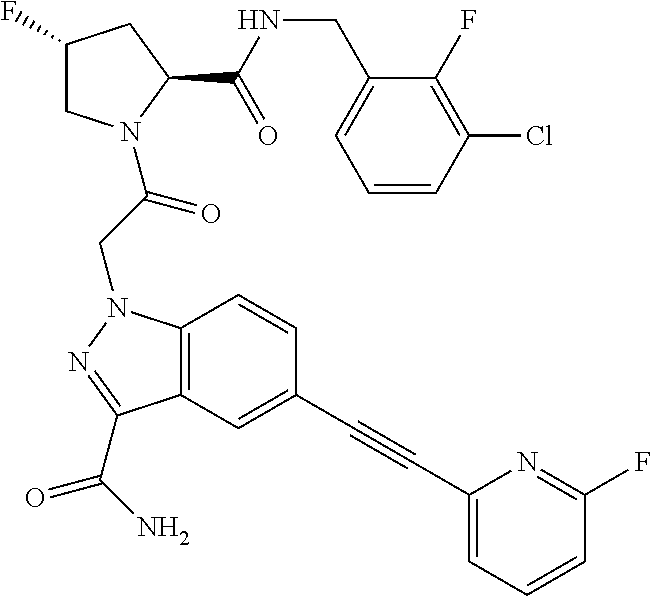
C1=CC(Cl)=C(F)C(CNC(C2CC(F)CN2C(CN2C3=C(C(C(N)=O)=N2)C=C(C#CC2=CC=CC(F)=N2)C=C3)=O)=O)=C1
